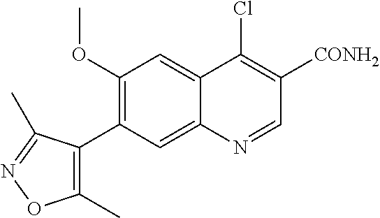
C1(OC)=C(C2=C(C)ON=C2C)C=C2C(=C1)C(Cl)=C([CONH2])C=N2
